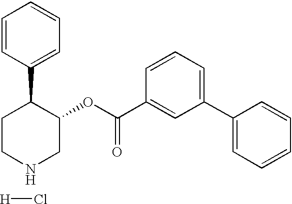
[H]Cl.C1CC(C2=CC=CC=C2)C(OC(C2=CC(C3=CC=CC=C3)=CC=C2)=O)CN1
